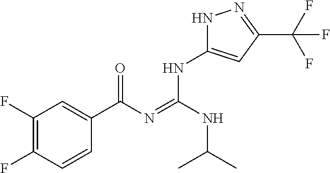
C1(F)=C(F)C=CC(C(N=C(NC(C)C)NC2=CC(C(F)(F)F)=NN2)=O)=C1
